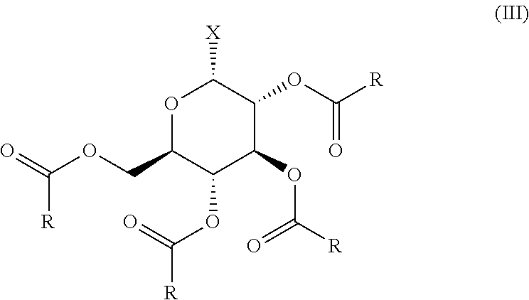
O1C(COC([R])=O)C(OC(=O)[R])C(OC(=O)[R])C(OC(=O)[R])C1[X]
